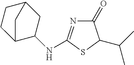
C1(NC2=NC(=O)C(C(C)C)S2)C2CCC(C1)C2
